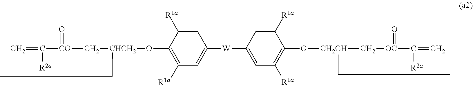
C=C([R2a])[CO](=O)C[CHCH2](OC1=C([R1a])C=C([W]C2=CC([R1a])=C(O[CH2CH](C[OC](C([R2a])=C)=O)CC)C([R1a])=C2)C=C1[R1a])CC
